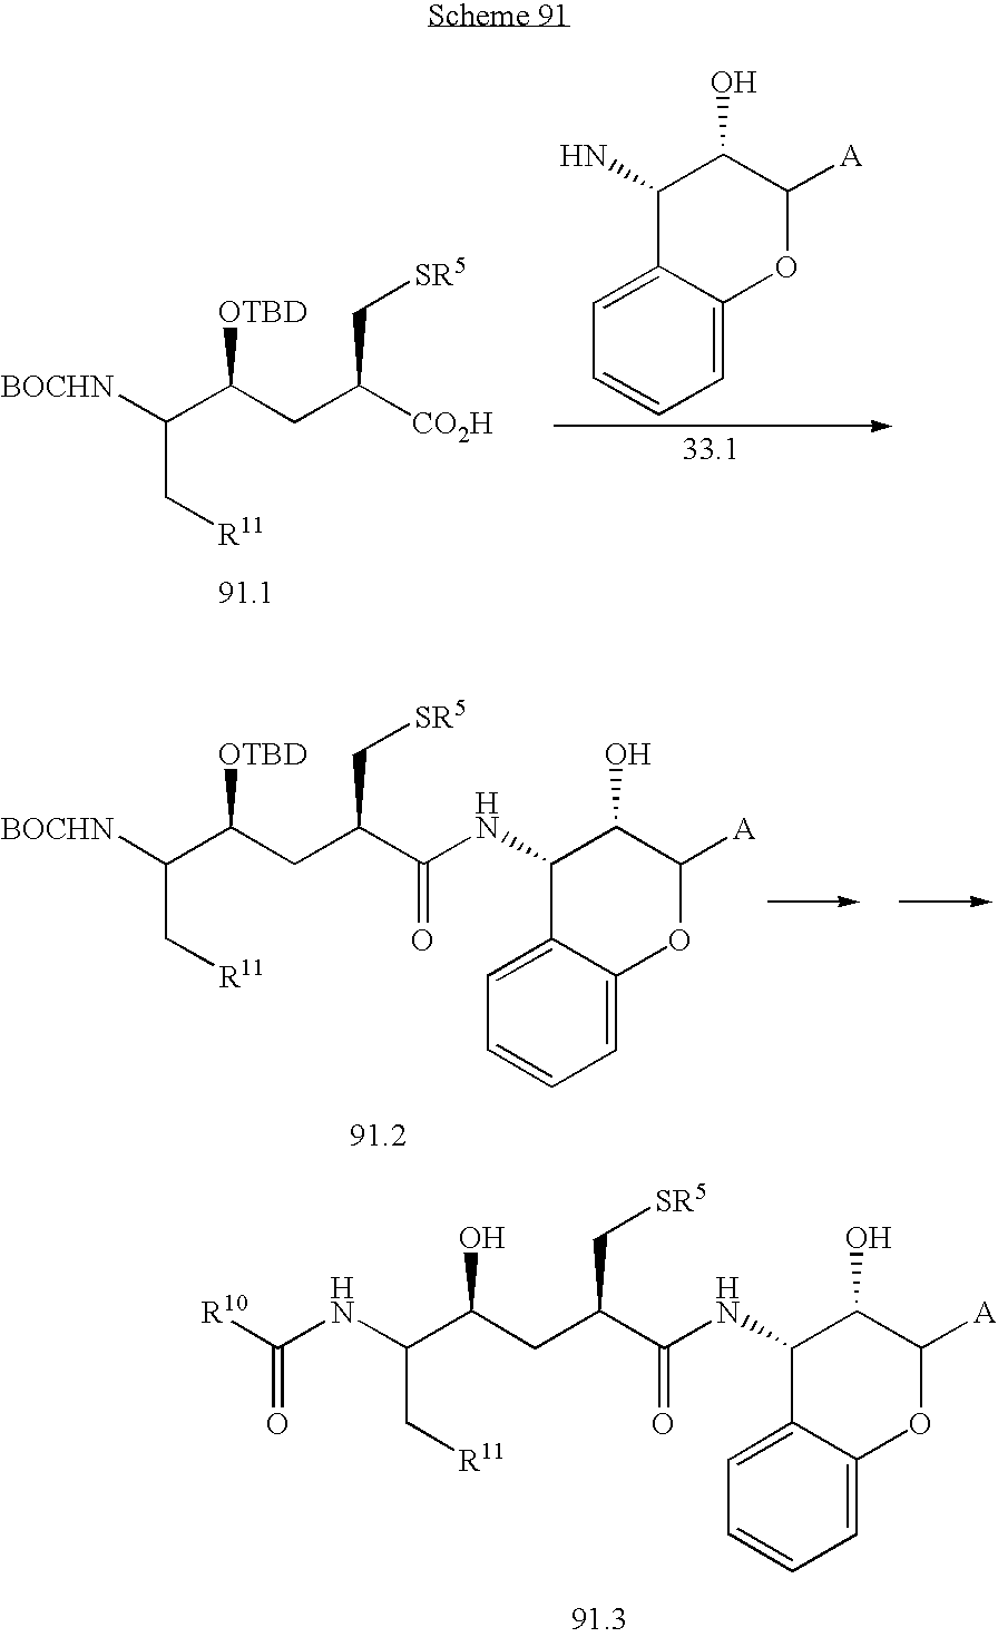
C(C[R11])(C(CC(C(NC1C2=CC=CC=C2OC([A])C1O)=O)C[SR5])O)NC([R10])=O.C1=C2C(=CC=C1)OC([A])C(O)C2N.C(C[R11])(C(CC([CO2H])C[SR5])[OTBD])[BOCHN].C(C[R11])(C(CC(C(NC1C2=CC=CC=C2OC([A])C1O)=O)C[SR5])[OTBD])[BOCHN]
